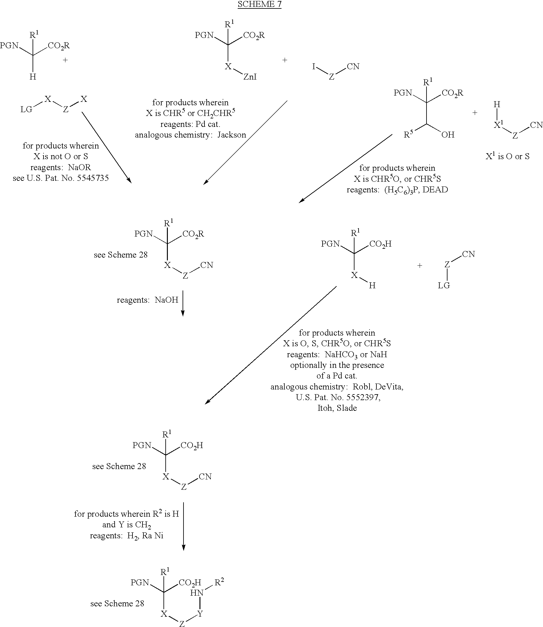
C([X][Z][Y]N[R2])([CO2H])([PGN])[R1].[PGN]C([H])([CO2R])[R1].[LG][X][Z][X].C([X][ZnI])([CO2R])([PGN])[R1].[PGN]C(C(O)[R5])([CO2R])[R1].I[Z][CN].[X1]([Z][CN])[H].C([X][Z][CN])([CO2R])([PGN])[R1].C([X][H])([CO2H])([PGN])[R1].[Z]([LG])[CN].C([X][Z][CN])([CO2H])([PGN])[R1]
